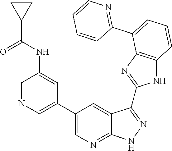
N1=C(C2=CC=CC3=C2N=C(C2=NNC4=NC=C(C5=CN=CC(NC(C6CC6)=O)=C5)C=C42)N3)C=CC=C1
